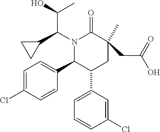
C1=C(Cl)C=CC(C2C(C3=CC=CC(Cl)=C3)CC(C)(CC(O)=O)C(=O)N2C(C2CC2)C(O)C)=C1
